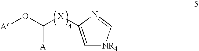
[A]OC([X]C1=C[NR4]C=N1)[A]
